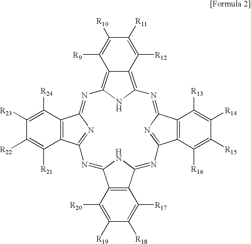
C12=C3NC(=C1C([R9])=C([R10])C([R11])=C2[R12])N=C1C2=C(C(=N1)N=C1C4=C(C(=NC5=NC(=N3)C3=C5C([R16])=C([R15])C([R14])=C3[R13])N1)C([R17])=C([R18])C([R19])=C4[R20])C([R21])=C([R22])C([R23])=C2[R24]
